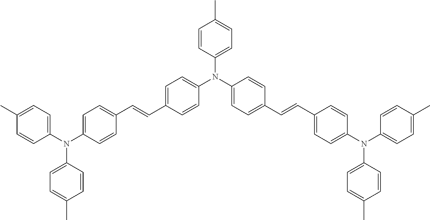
C1=C(C=CC2=CC=C(N(C3=CC=C(C)C=C3)C3=CC=C(C)C=C3)C=C2)C=CC(N(C2=CC=C(C=CC3=CC=C(N(C4=CC=C(C)C=C4)C4=CC=C(C)C=C4)C=C3)C=C2)C2=CC=C(C)C=C2)=C1
